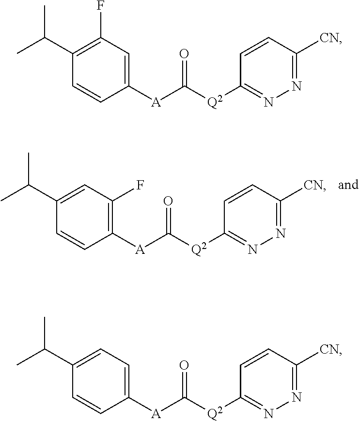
C1=CC([A]C([Q2]C2=NN=C([CN])C=C2)=O)=C(F)C=C1C(C)C.C1=CC([A]C([Q2]C2=NN=C([CN])C=C2)=O)=CC(F)=C1C(C)C.C1=CC([A]C([Q2]C2=NN=C([CN])C=C2)=O)=CC=C1C(C)C
